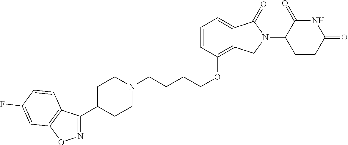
C(COC1=C2C(=CC=C1)C(=O)N(C1C(=O)NC(=O)CC1)C2)CCN1CCC(C2=NOC3=C2C=CC(F)=C3)CC1
